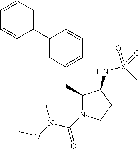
C1(CC2N(C(=O)N(OC)C)CCC2NS(C)(=O)=O)=CC=CC(C2=CC=CC=C2)=C1
